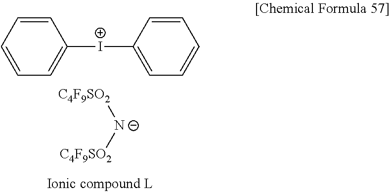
C1=CC=CC=C1[I+]C1=CC=CC=C1.[C4F9SO2][N-][C4F9SO2]
